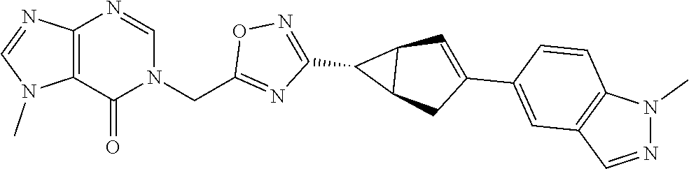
C12=C(N=CN(CC3=NC(C4C5C4C=C(C4=CC6=C(C=C4)N(C)N=C6)C5)=NO3)C1=O)N=CN2C
